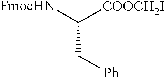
C(C[Ph])([FmocHN])[COOCH2I]
